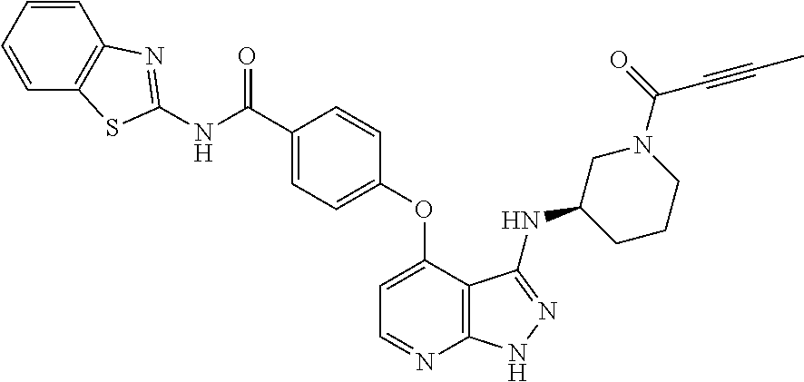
C1=CC=CC2=C1N=C(NC(C1=CC=C(OC3=CC=NC4=C3C(NC3CCCN(C(=O)C#CC)C3)=NN4)C=C1)=O)S2
